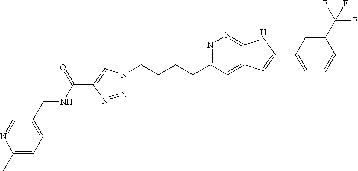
N1=C(CCCCN2N=NC(C(NCC3=CC=C(C)N=C3)=O)=C2)C=C2C(=N1)NC(C1=CC=CC(C(F)(F)F)=C1)=C2
